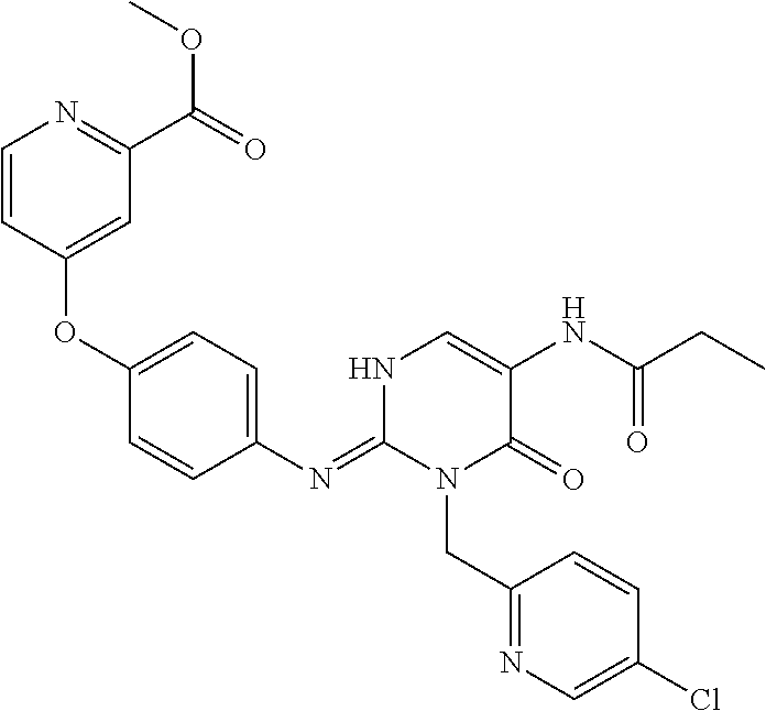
C1(N=C2N(CC3=NC=C(Cl)C=C3)C(=O)C(NC(CC)=O)=CN2)=CC=C(OC2=CC(C(=O)OC)=NC=C2)C=C1
